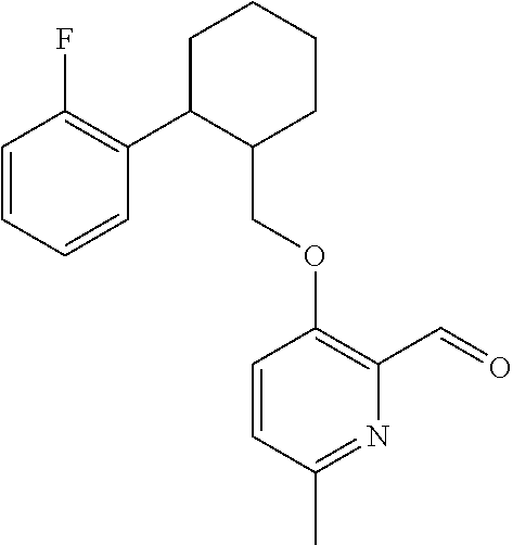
C1C(C2=C(F)C=CC=C2)C(COC2=C(C=O)N=C(C)C=C2)CCC1
